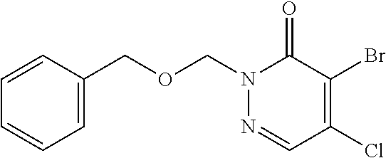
C1=C(COCN2N=CC(Cl)=C(Br)C2=O)C=CC=C1
